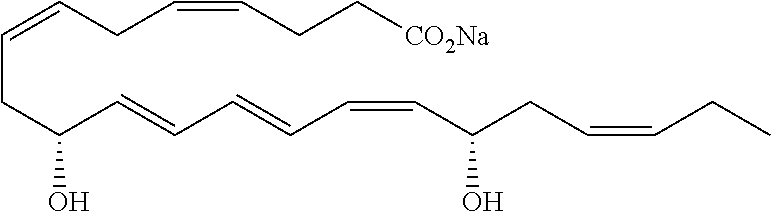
C(C=CCC(C=CC=CC=CC(CC=CCC)O)O)C=CCC[CO2Na]
